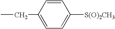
CCC1=CC=C([S(O)2CH3])C=C1
